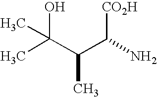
CC(C(C(N)[CO2H])C)(O)C
